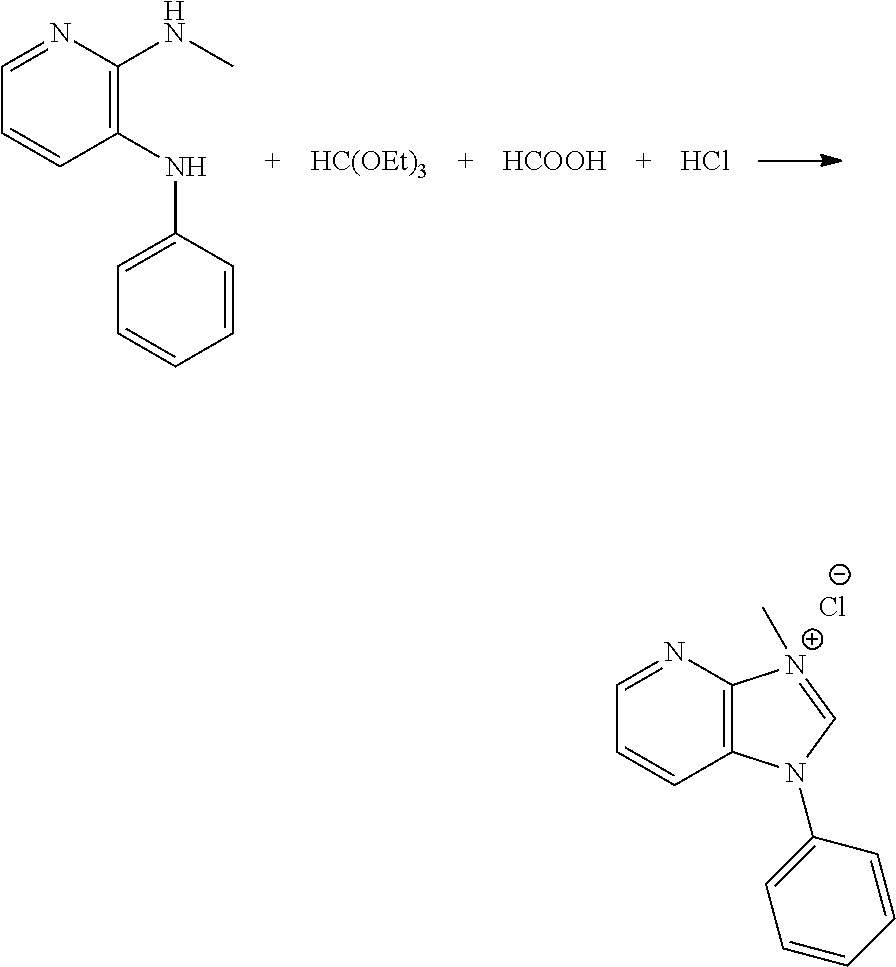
C1(NC2=CC=CC=C2)=C(NC)N=CC=C1.[HC(OEt)3].[HCOOH].Cl.C12=C(N=CC=C1)[N+](C)=CN2C1=CC=CC=C1.[Cl-]
